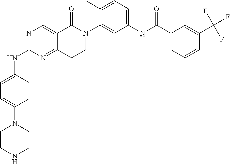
N1=C(NC2=CC=C(N3CCNCC3)C=C2)N=C2C(=C1)C(=O)N(C1=CC(NC(C3=CC=CC(C(F)(F)F)=C3)=O)=CC=C1C)CC2
